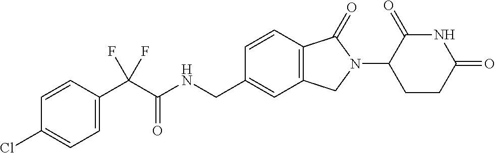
C1=CC(Cl)=CC=C1C(C(NCC1=CC2=C(C=C1)C(=O)N(C1CCC(=O)NC1=O)C2)=O)(F)F
